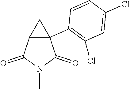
C12C(C3=C(Cl)C=C(Cl)C=C3)(C1)C(=O)N(C)C2=O
